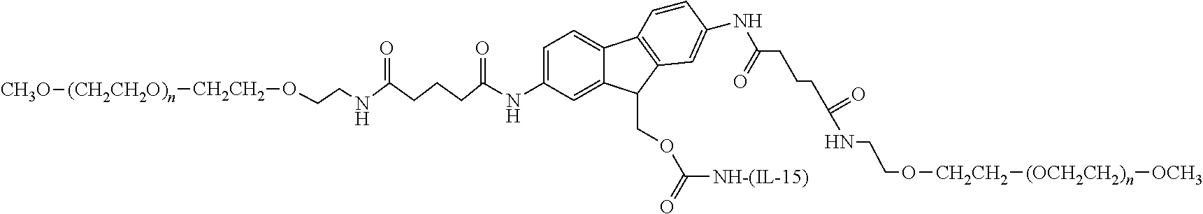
C1=C(NC(CCCC(NCCO[CH2CH2][(CH2CH2O)n][CH3O])=O)=O)C=C2C(=C1)C1=C(C=C(NC(CCCC(NCCO[CH2CH2][(OCH2CH2)n][OCH3])=O)=O)C=C1)C2COC([NH-(IL-15)])=O
